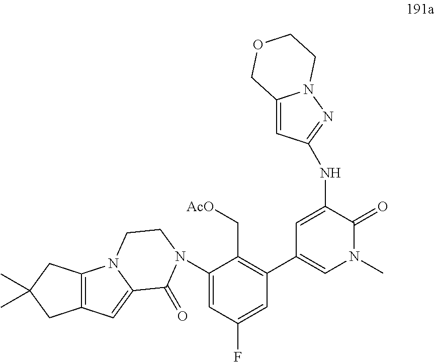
C12=C(C=C3N1CCN(C1=CC(F)=CC(C4=CN(C)C(=O)C(NC5=NN6C(=C5)COCC6)=C4)=C1C[AcO])C3=O)CC(C)(C)C2
